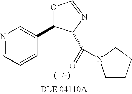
C(=O)(C1C(C2=CN=CC=C2)OC=N1)N1CCCC1
